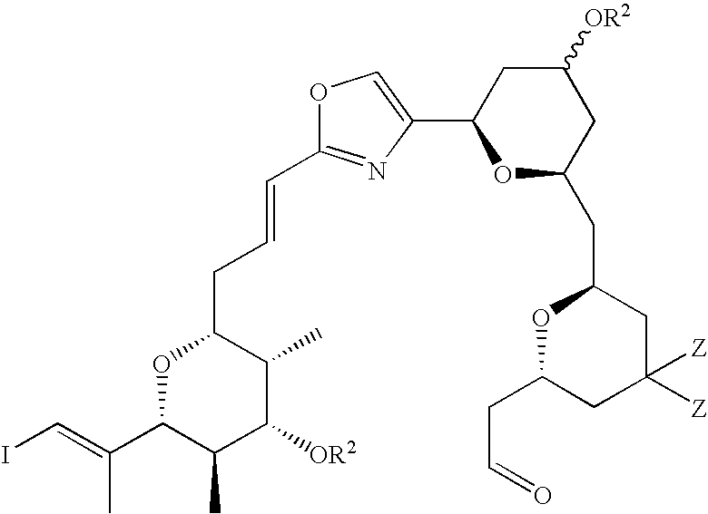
C(=C(C)C1C(C)C([OR2])C(C)C(CC=CC2=NC(C3OC(CC4OC(CC=O)CC([Z])([Z])C4)CC([OR2])C3)=CO2)O1)I
